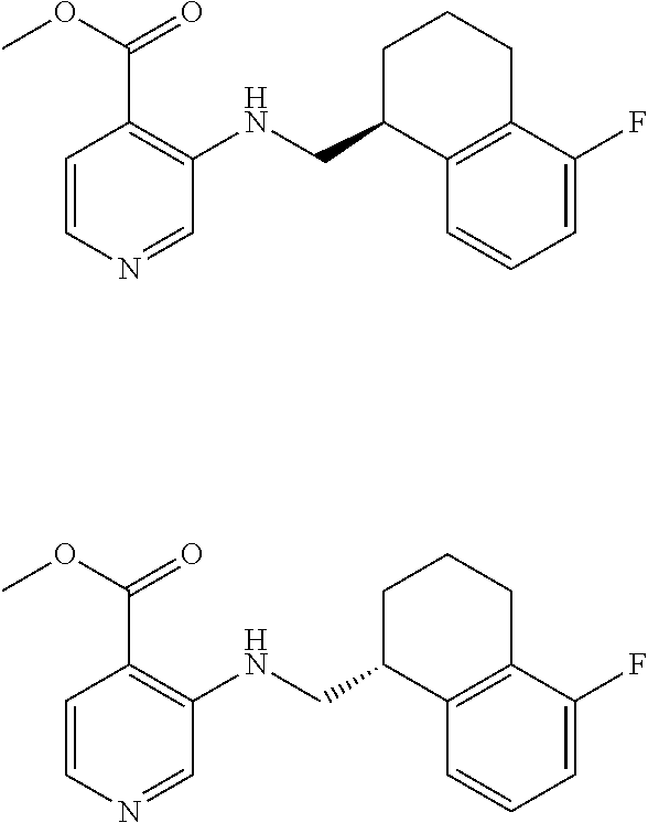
C1=C(F)C2=C(C=C1)C(CNC1=C(C(OC)=O)C=CN=C1)CCC2.C1=C(F)C2=C(C=C1)C(CNC1=C(C(OC)=O)C=CN=C1)CCC2
